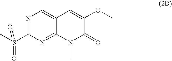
CS(C1=NC=C2C(=N1)N(C)C(=O)C(OC)=C2)(=O)=O
